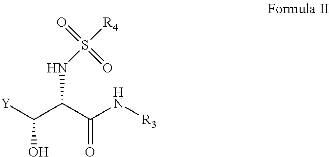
[Y]C(O)C(NS([R4])(=O)=O)C(=O)N[R3]
